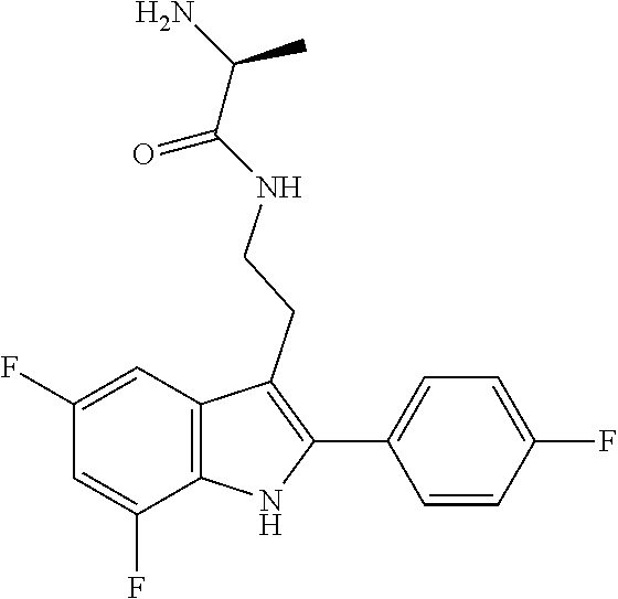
N(CCC1=C(C2=CC=C(F)C=C2)NC2=C1C=C(F)C=C2F)C(C(N)C)=O
